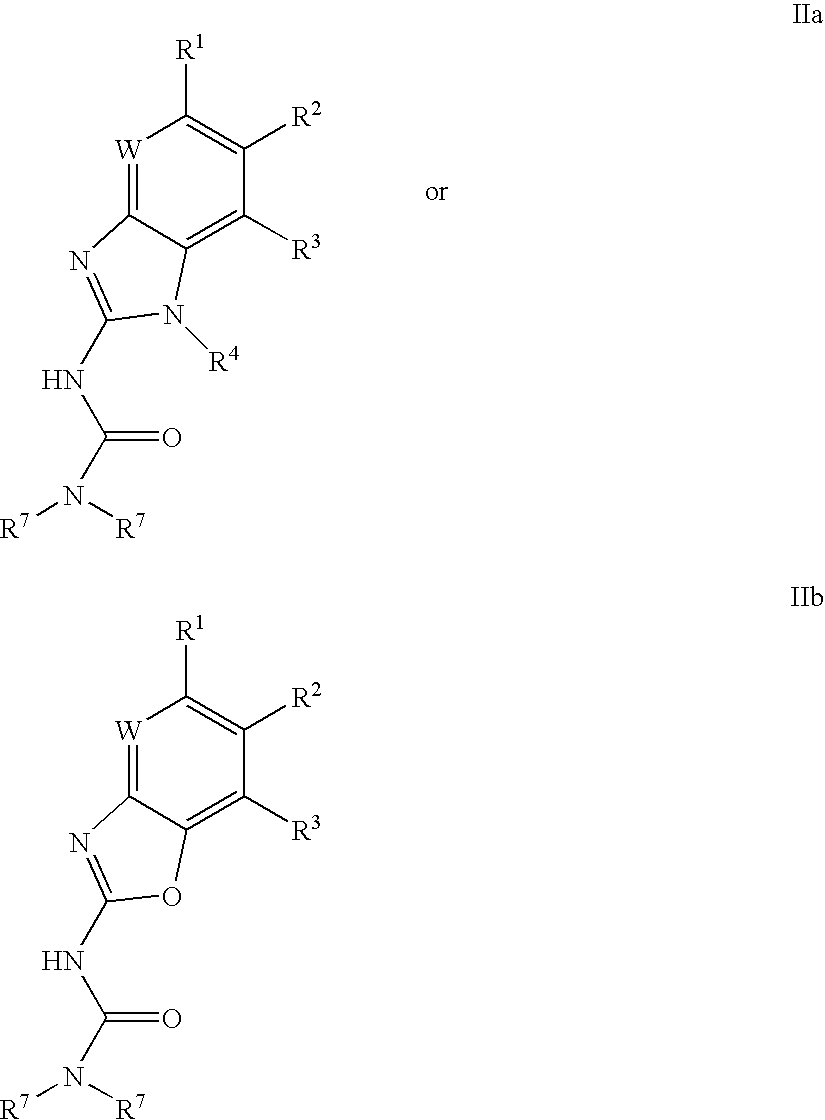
[W]1=C2C(=C([R3])C([R2])=C1[R1])N([R4])C(NC(N([R7])[R7])=O)=N2.[W]1=C2C(=C([R3])C([R2])=C1[R1])OC(NC(N([R7])[R7])=O)=N2
